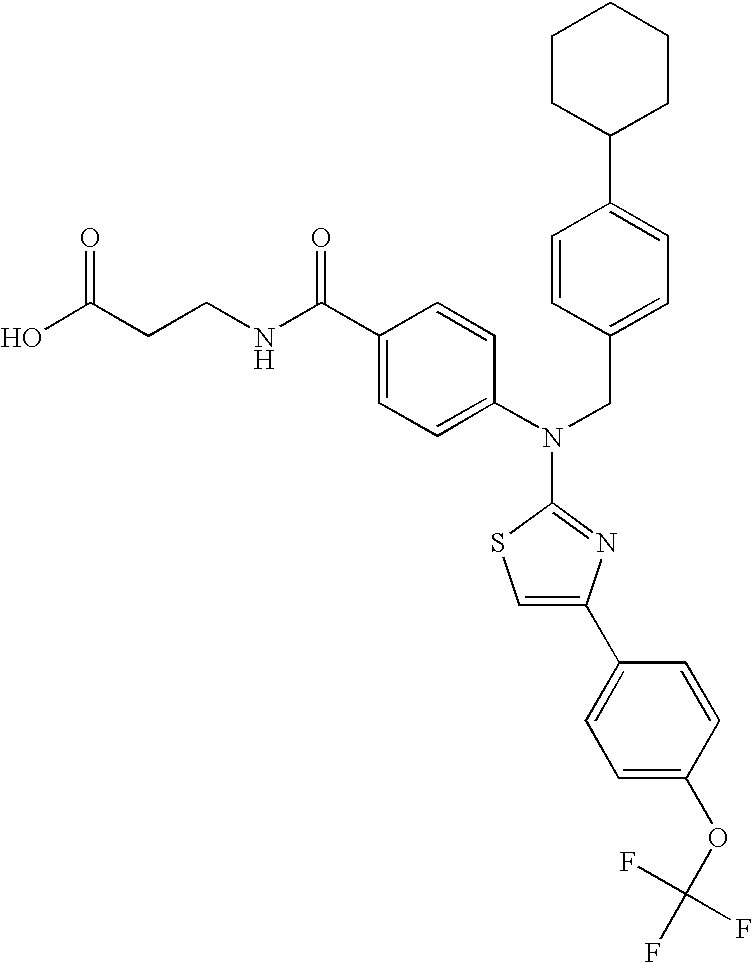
OC(CCNC(C1=CC=C(N(CC2=CC=C(C3CCCCC3)C=C2)C2=NC(C3=CC=C(OC(F)(F)F)C=C3)=CS2)C=C1)=O)=O
